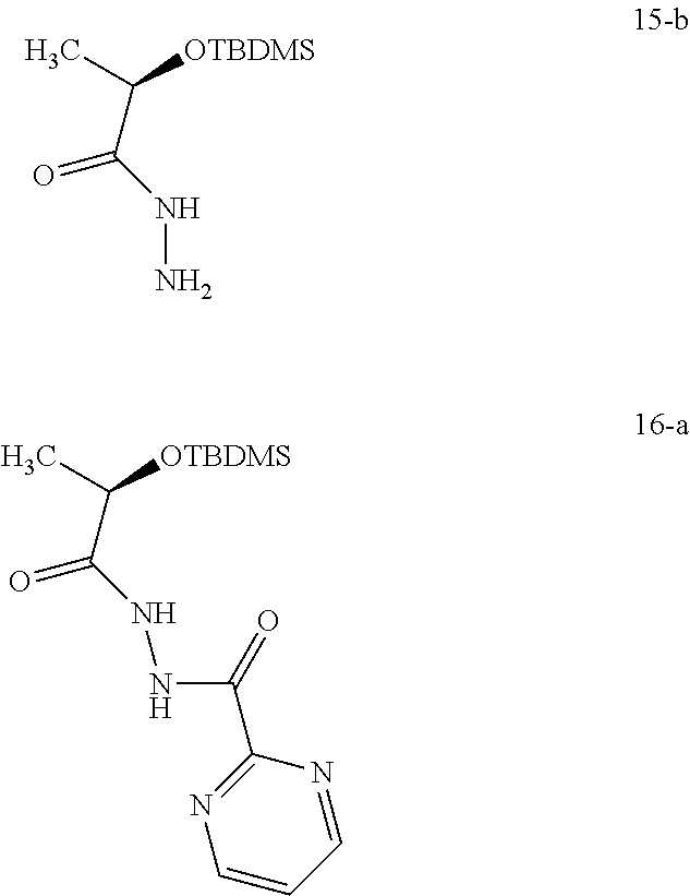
CC([OTBDMS])C(NN)=O.CC([OTBDMS])C(NNC(=O)C1=NC=CC=N1)=O
